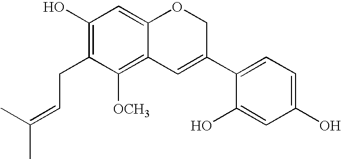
C1(O)=C(CC=C(C)C)C([OCH3])=C2C(=C1)OCC(C1=CC=C(O)C=C1O)=C2
